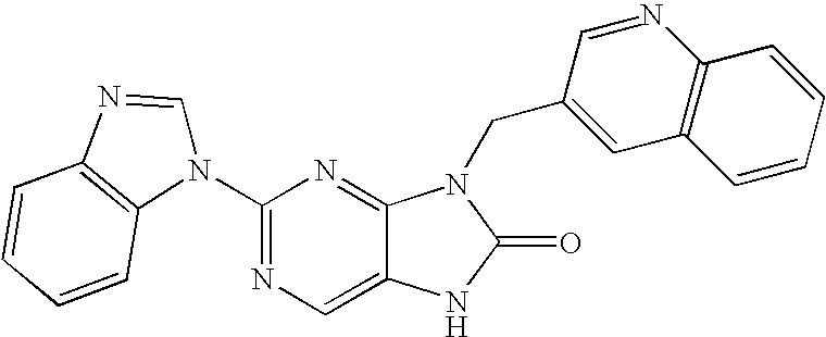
C1(N2C=NC3=C2C=CC=C3)=NC=C2C(=N1)N(CC1=CC3=C(N=C1)C=CC=C3)C(=O)N2
